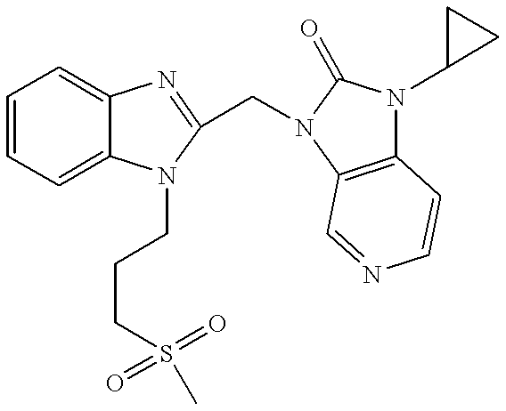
C1=CC=C2C(=C1)N=C(CN1C(=O)N(C3CC3)C3=C1C=NC=C3)N2CCCS(=O)(C)=O
